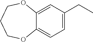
C1=C(CC)C=C2C(=C1)OCCCO2
